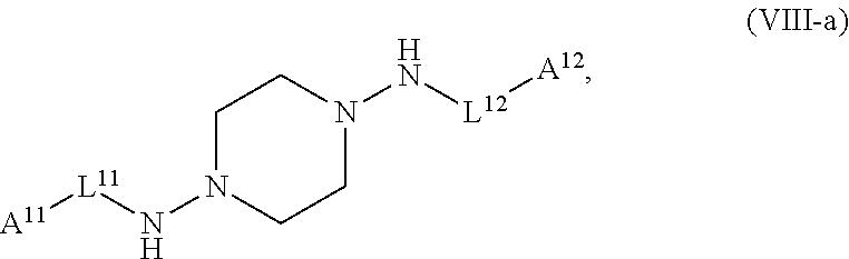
C1N(N[L11][A11])CCN(N[L12][A12])C1
